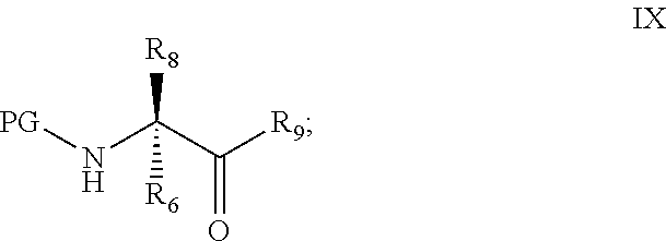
[PG]NC(C([R9])=O)([R8])[R6]
